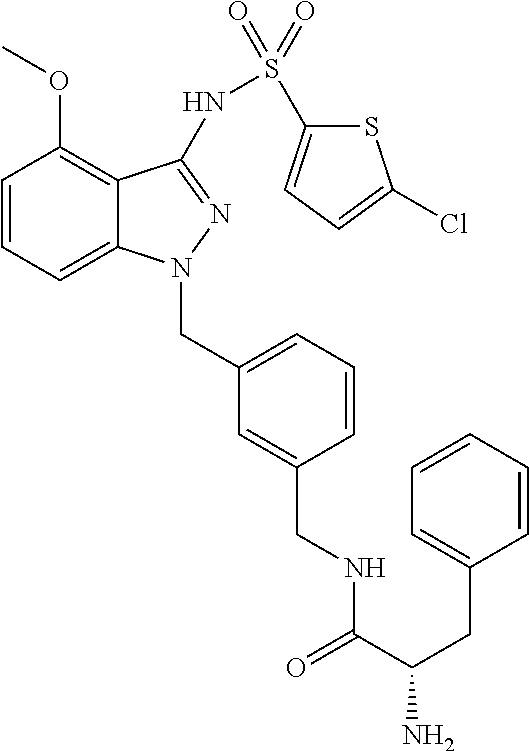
C1=CC=C2C(=C1OC)C(NS(=O)(=O)C1=CC=C(Cl)S1)=NN2CC1=CC=CC(CNC(C(CC2=CC=CC=C2)N)=O)=C1
